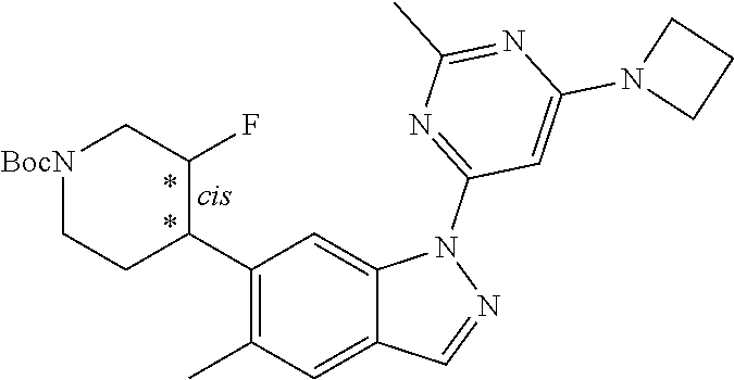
C1(C2C(F)C[BocN]CC2)=C(C)C=C2C(=C1)N(C1=NC(C)=NC(N3CCC3)=C1)N=C2
